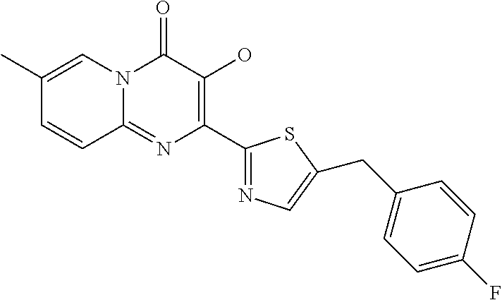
CC1=CN2C(=NC(C3=NC=C(CC4=CC=C(F)C=C4)S3)=C(O)C2=O)C=C1
